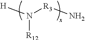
[H]N([R3]N)[R12]
